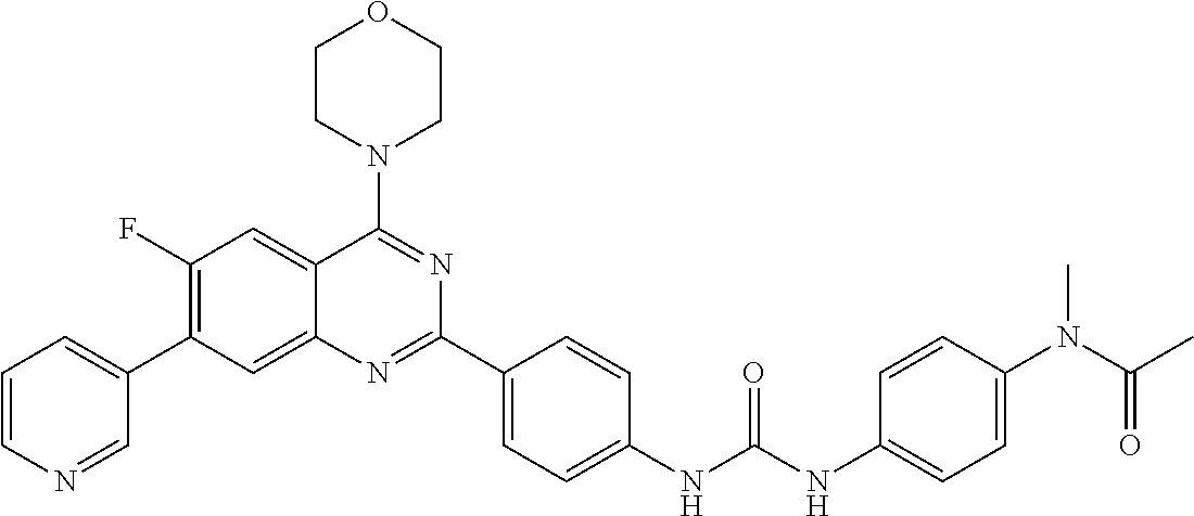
C1(F)=C(C2=CC=CN=C2)C=C2C(=C1)C(N1CCOCC1)=NC(C1=CC=C(NC(NC3=CC=C(N(C(C)=O)C)C=C3)=O)C=C1)=N2
